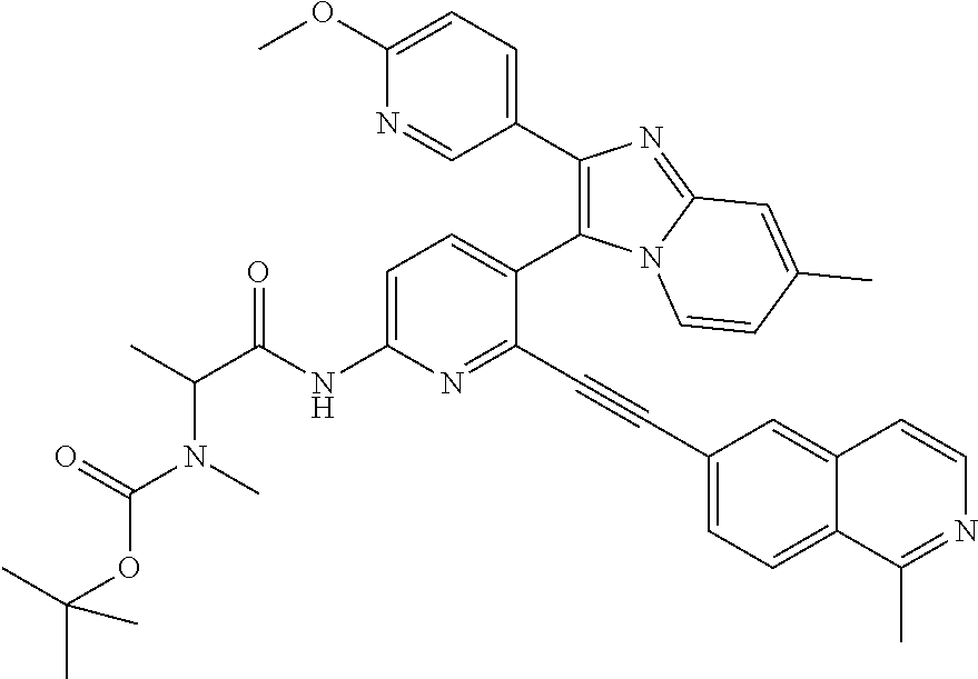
C1=C(NC(C(C)N(C(OC(C)(C)C)=O)C)=O)N=C(C#CC2=CC=C3C(=C2)C=CN=C3C)C(C2=C(C3=CC=C(OC)N=C3)N=C3N2C=CC(C)=C3)=C1
